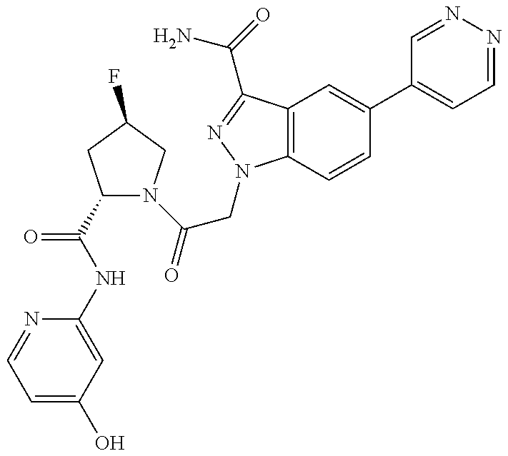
C1=C(O)C=C(NC(C2N(C(=O)CN3C4=C(C(C(=O)N)=N3)C=C(C3=CC=NN=C3)C=C4)CC(F)C2)=O)N=C1
